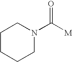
C1CCCN(C([M])=O)C1
